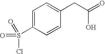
C1=C(S(Cl)(=O)=O)C=CC(CC(=O)O)=C1
